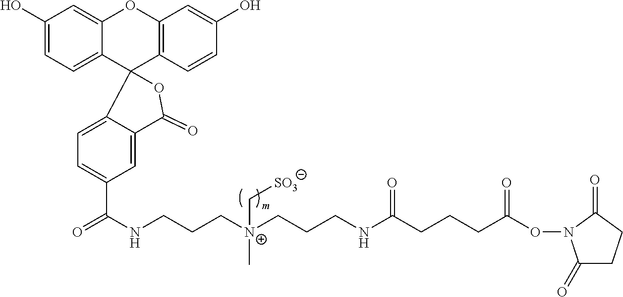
O=C(NCCC[N+](CCCNC(CCCC(ON1C(=O)CCC1=O)=O)=O)(C)C[SO3])C1=CC=C2C(=C1)C(=O)OC21C2=CC=C(O)C=C2OC2=C1C=CC(O)=C2
